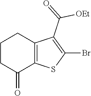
C1CC(=O)C2=C(C1)C(C([OEt])=O)=C(Br)S2
